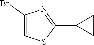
C1(Br)=CSC(C2CC2)=N1
